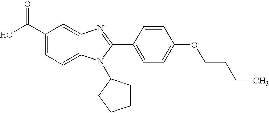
C1(C(O)=O)=CC=C2C(=C1)N=C(C1=CC=C(OCCCC)C=C1)N2C1CCCC1
